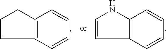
C1=CNC2=C1C=CC=C2.C1=CCC2=C1C=CC=C2
